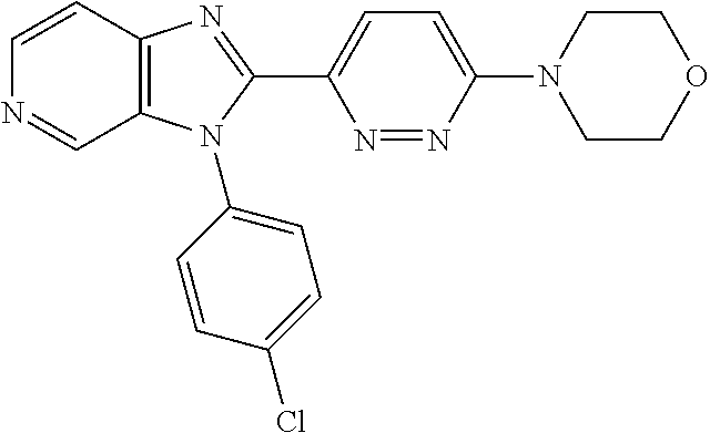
C12=C(C=CN=C1)N=C(C1=CC=C(N3CCOCC3)N=N1)N2C1=CC=C(Cl)C=C1
